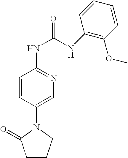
C1CCN(C2=CN=C(NC(=O)NC3=C(OC)C=CC=C3)C=C2)C1=O
